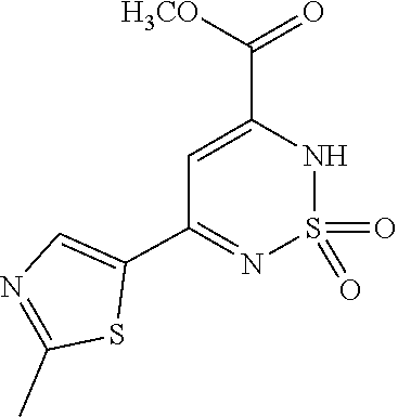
O=S1(=O)NC(C(=O)[H3CO])=CC(C2=CN=C(C)S2)=N1
